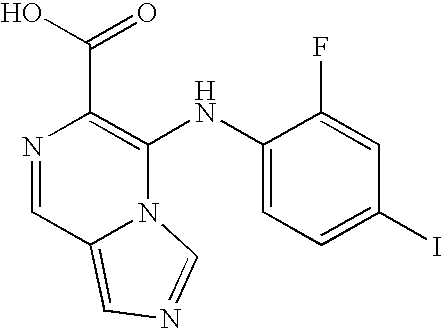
N1=CC2=CN=CN2C(NC2=CC=C(I)C=C2F)=C1C(O)=O
